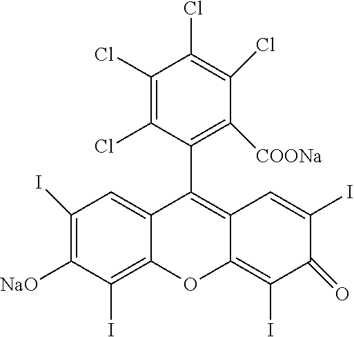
C1(I)=C([NaO])C(I)=C2C(=C1)C(C1=C([COONa])C(Cl)=C(Cl)C(Cl)=C1Cl)=C1C(=C(I)C(=O)C(I)=C1)O2
